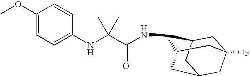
N(C1C2CC3(F)CC(CC1C3)C2)C(C(NC1=CC=C(OC)C=C1)(C)C)=O
